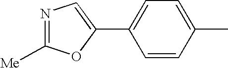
C1=CC(C)=CC=C1C1=CN=C([Me])O1
